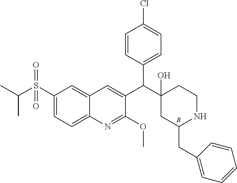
C1(S(C(C)C)(=O)=O)=CC=C2C(=C1)C=C(C(C1(O)CC(CC3=CC=CC=C3)NCC1)C1=CC=C(Cl)C=C1)C(OC)=N2.[R]
